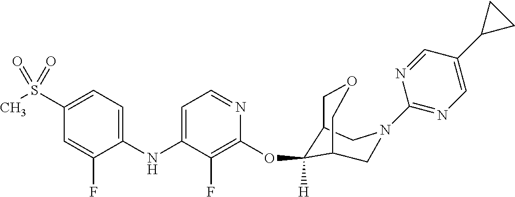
C1(NC2=CC=NC(OC3([H])C4COCC3CN(C3=NC=C(C5CC5)C=N3)C4)=C2F)=CC=C(S(C)(=O)=O)C=C1F
